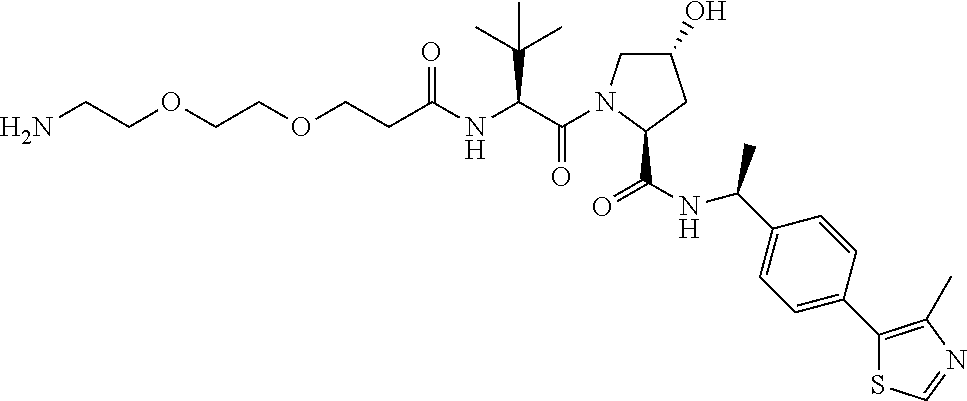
C1(O)CN(C(C(NC(CCOCCOCCN)=O)C(C)(C)C)=O)C(C(NC(C2=CC=C(C3=C(C)N=CS3)C=C2)C)=O)C1
